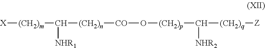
[X][(CH2)m]C([(CH2)n][CO]O[(CH2)p]C([(CH2)q][Z])[NHR2])[NHR1]
